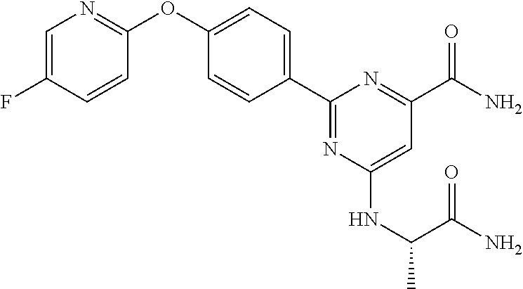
C1=C(F)C=CC(OC2=CC=C(C3=NC(NC(C(N)=O)C)=CC(C(=O)N)=N3)C=C2)=N1
